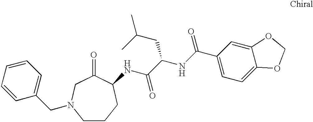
C1=CC=CC(CN2CCCC(NC(C(NC(C3=CC=C4C(=C3)OCO4)=O)CC(C)C)=O)C(=O)C2)=C1
